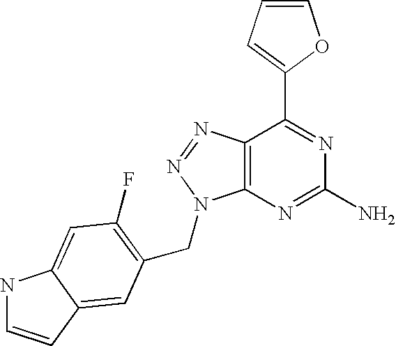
C1=CC=C(C2=NC(N)=NC3=C2N=NN3CC2=C(F)C=C3NC=CC3=C2)O1
